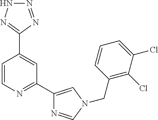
C1=CN=C(C2=CN(CC3=C(Cl)C(Cl)=CC=C3)C=N2)C=C1C1=NNN=N1
